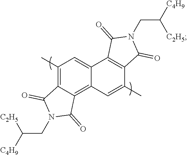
C1(C)=C2C(=C3C(=C1)C1=C(C(C)=C3)C(=O)N(CC([C4H9])[C2H5])C1=O)C(=O)N(CC([C4H9])[C2H5])C2=O
